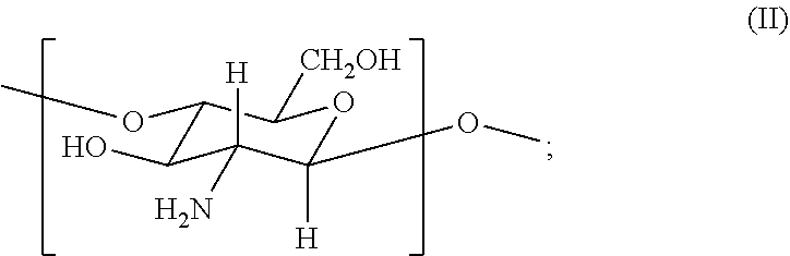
C1(OC)C(O)C([H])(N)C([H])(OC)OC1[CH2OH]
